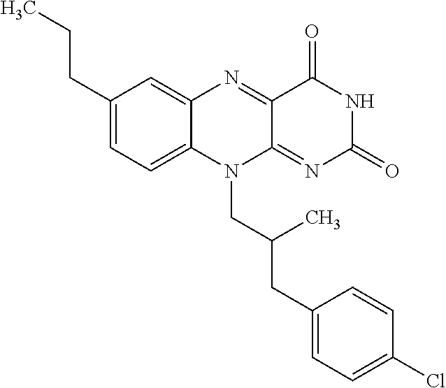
C1(CCC)=CC=C2C(=C1)N=C1C(=NC(=O)NC1=O)N2CC(CC1=CC=C(Cl)C=C1)C
